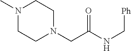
N1(C)CCN(CC(NC[Ph])=O)CC1
